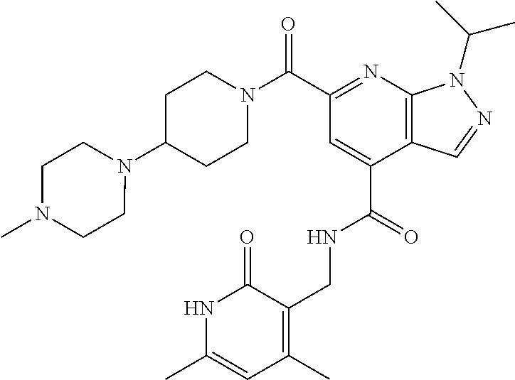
C1N(C(C2=NC3=C(C(C(=O)NCC4=C(C)C=C(C)NC4=O)=C2)C=NN3C(C)C)=O)CCC(N2CCN(C)CC2)C1
